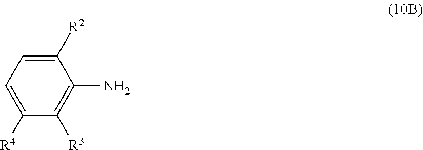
C1([R2])=CC=C([R4])C([R3])=C1N
